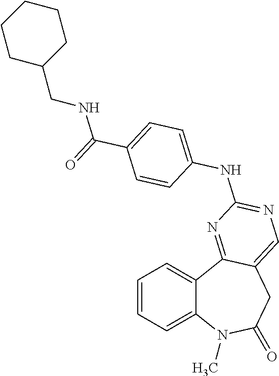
C1=CC=C2C(=C1)C1=NC(NC3=CC=C(C(=O)NCC4CCCCC4)C=C3)=NC=C1CC(=O)N2C
